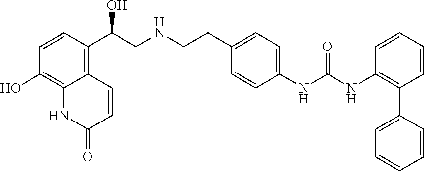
C1=CC(C(CNCCC2=CC=C(NC(NC3=C(C4=CC=CC=C4)C=CC=C3)=O)C=C2)O)=C2C(=C1O)NC(=O)C=C2
